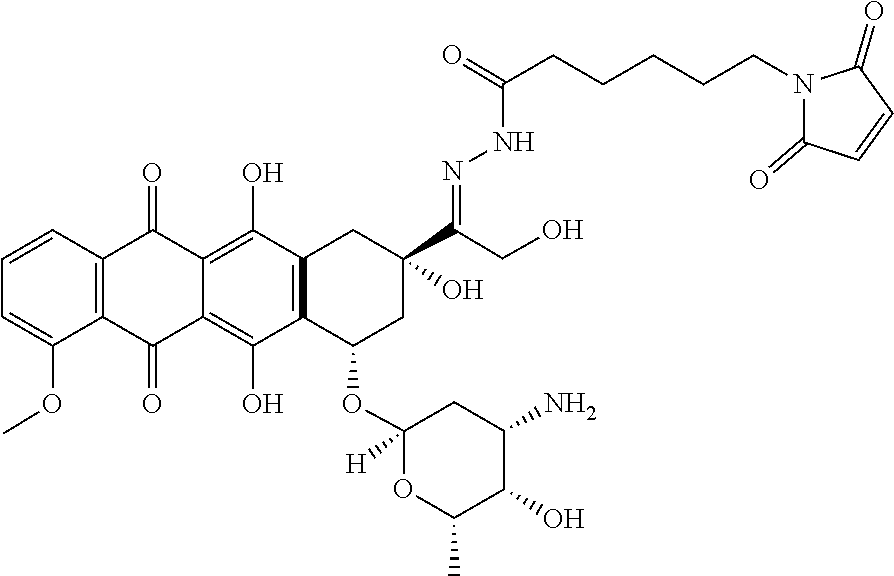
O=C1C=CC(=O)N1CCCCCC(NN=C(C1(O)CC2=C(C(OC3([H])OC(C)C(O)C(N)C3)C1)C(O)=C1C(=C2O)C(=O)C2=C(C(OC)=CC=C2)C1=O)CO)=O
